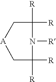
C1([R])([R])N([R])C([R])([R])C[A]C1
